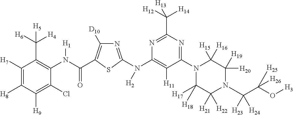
C1([H7])=C([H8])C([H9])=C(Cl)C(N(C(=O)C2=C([D10])N=C(N(C3=C([H11])C(N4C([H17])([H18])C([H21])([H22])N(C(C(O[H3])([H25])[H26])([H23])[H24])C([H20])([H19])C4([H15])[H16])=NC(C([H12])([H14])[H13])=N3)[H2])S2)[H1])=C1C([H6])([H4])[H5]
